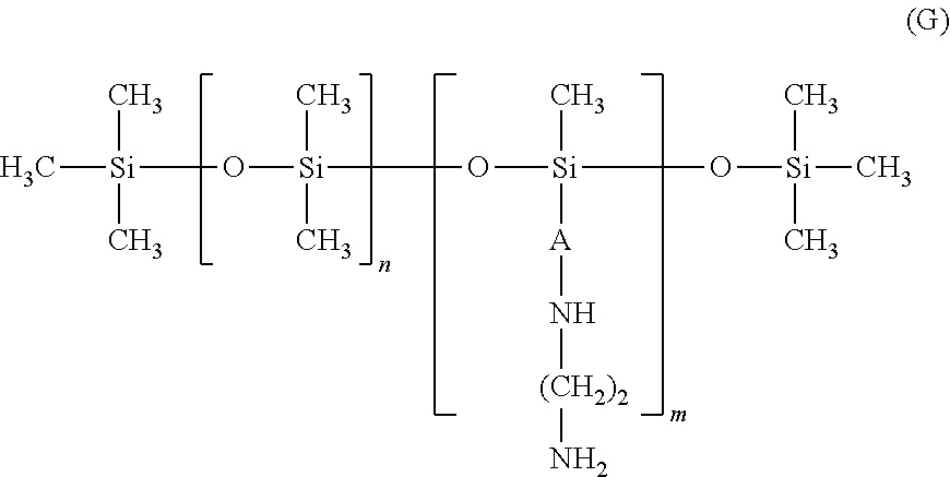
O([Si](O[Si](C)(O[Si](C)(C)C)[A]N[(CH2)2]N)(C)C)[Si](C)(C)C
